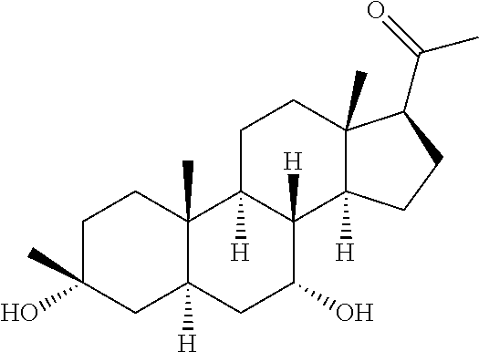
C1C(C)(O)CC2([H])C(C)(C1)C1([H])C([H])(C(O)C2)C2([H])C(C)(CC1)C(C(=O)C)CC2
